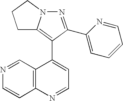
N1=C(C2=CC=CC=N2)C(C2=CC=NC3=C2C=NC=C3)=C2N1CCC2
